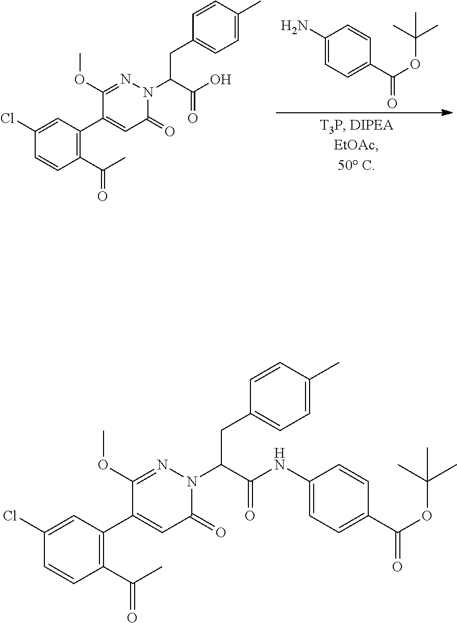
COC1=NN(C(C(O)=O)CC2=CC=C(C)C=C2)C(=O)C=C1C1=C(C(C)=O)C=CC(Cl)=C1.NC1=CC=C(C(OC(C)(C)C)=O)C=C1.COC1=NN(C(C(NC2=CC=C(C(OC(C)(C)C)=O)C=C2)=O)CC2=CC=C(C)C=C2)C(=O)C=C1C1=C(C(C)=O)C=CC(Cl)=C1
